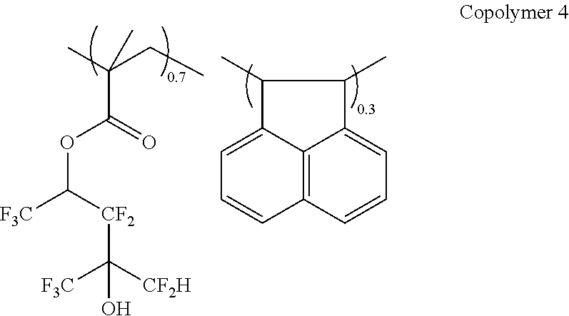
CC(CC)(C)C(=O)OC([CF2]C([CF2H])([F3C])O)[F3C].C1(C)C2=CC=CC3=C2C(=CC=C3)C1C
